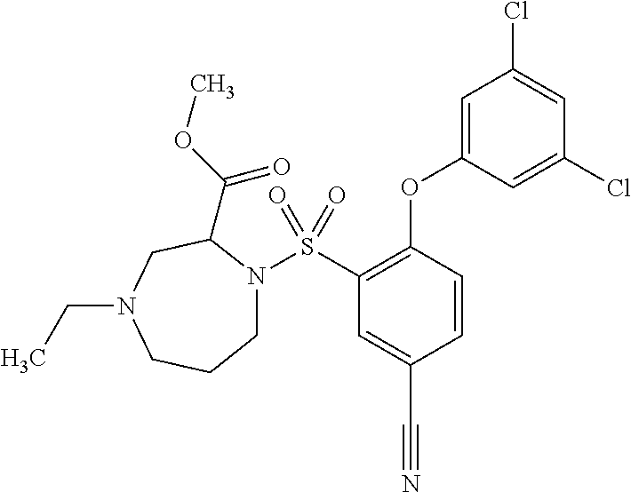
N1(S(C2=C(OC3=CC(Cl)=CC(Cl)=C3)C=CC(C#N)=C2)(=O)=O)CCCN(CC)CC1C(OC)=O
